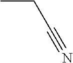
CCC#N
